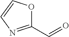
C1(C=O)=NC=CO1
